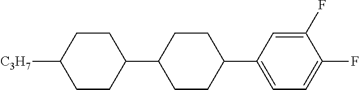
C1(F)=CC(C2CCC(C3CCC([C3H7])CC3)CC2)=CC=C1F
